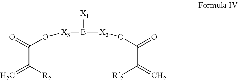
C(C([R2])=C)(=O)O[X3]B([X2]OC(=O)C(=C)[R2])[X1]
